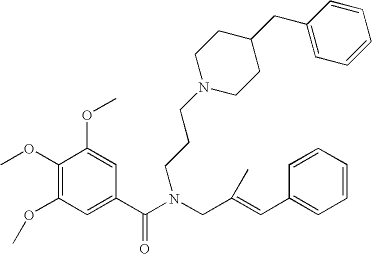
C1(OC)=C(OC)C=C(C(N(CC(=CC2=CC=CC=C2)C)CCCN2CCC(CC3=CC=CC=C3)CC2)=O)C=C1OC
